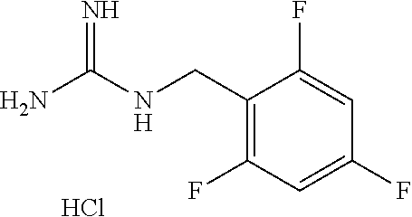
Cl.C1(CNC(N)=N)=C(F)C=C(F)C=C1F
